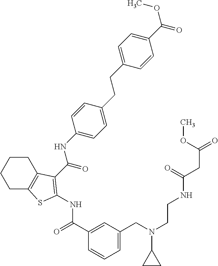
C1(C(=O)NC2=C(C(=O)NC3=CC=C(CCC4=CC=C(C(OC)=O)C=C4)C=C3)C3=C(CCCC3)S2)=CC(CN(CCNC(CC(=O)OC)=O)C2CC2)=CC=C1
